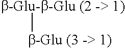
[b-Glu-b-Glu (2 -> 1)][b-Glu (3 -> 1)]
